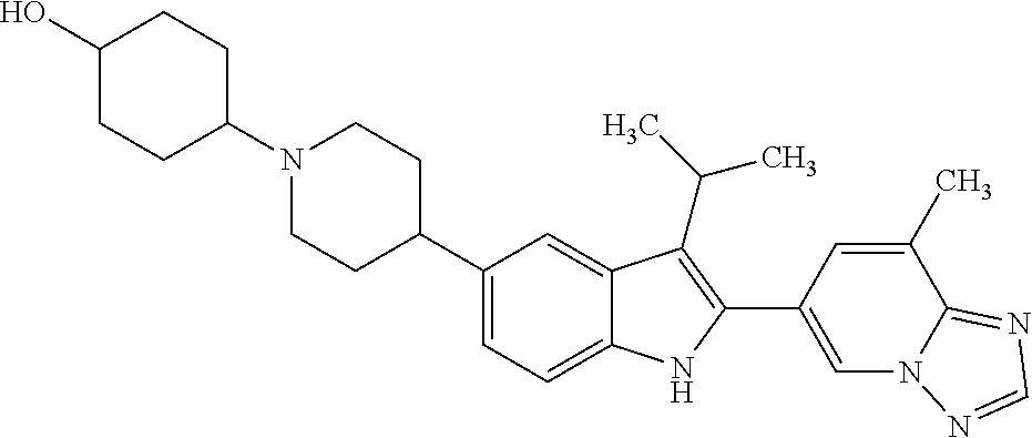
C1(C2CCN(C3CCC(O)CC3)CC2)=CC=C2C(=C1)C(C(C)C)=C(C1=CN3C(=NC=N3)C(C)=C1)N2
